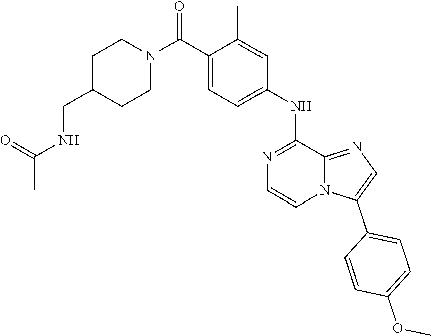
C1(C(N2CCC(CNC(C)=O)CC2)=O)=CC=C(NC2=NC=CN3C2=NC=C3C2=CC=C(OC)C=C2)C=C1C
